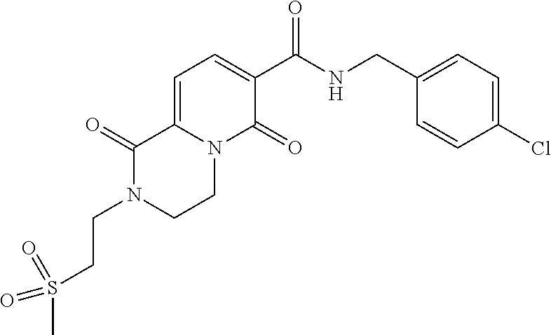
C(N1CCN2C(=CC=C(C(NCC3=CC=C(Cl)C=C3)=O)C2=O)C1=O)CS(C)(=O)=O
